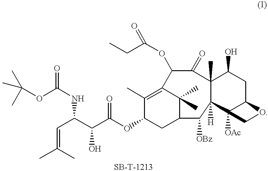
C(C(C(C(OC1CC2C(C)(C)C(=C1C)C(OC(CC)=O)C(=O)C1(C)C([H])(C2[OBz])C2([OAc])C(CC1O)OC2)=O)O)NC(OC(C)(C)C)=O)=C(C)C
